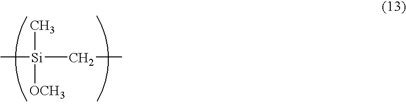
C[Si]([OCH3])(CC)C
